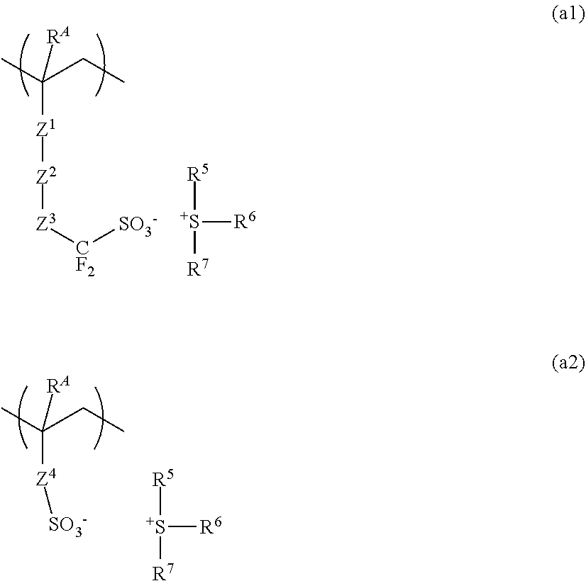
CC(CC)([Z1][Z2][Z3][CF2][SO3-])[RA].[R5][S+]([R6])[R7].CC(CC)([RA])[Z4][SO3-].[R5][S+]([R6])[R7]
